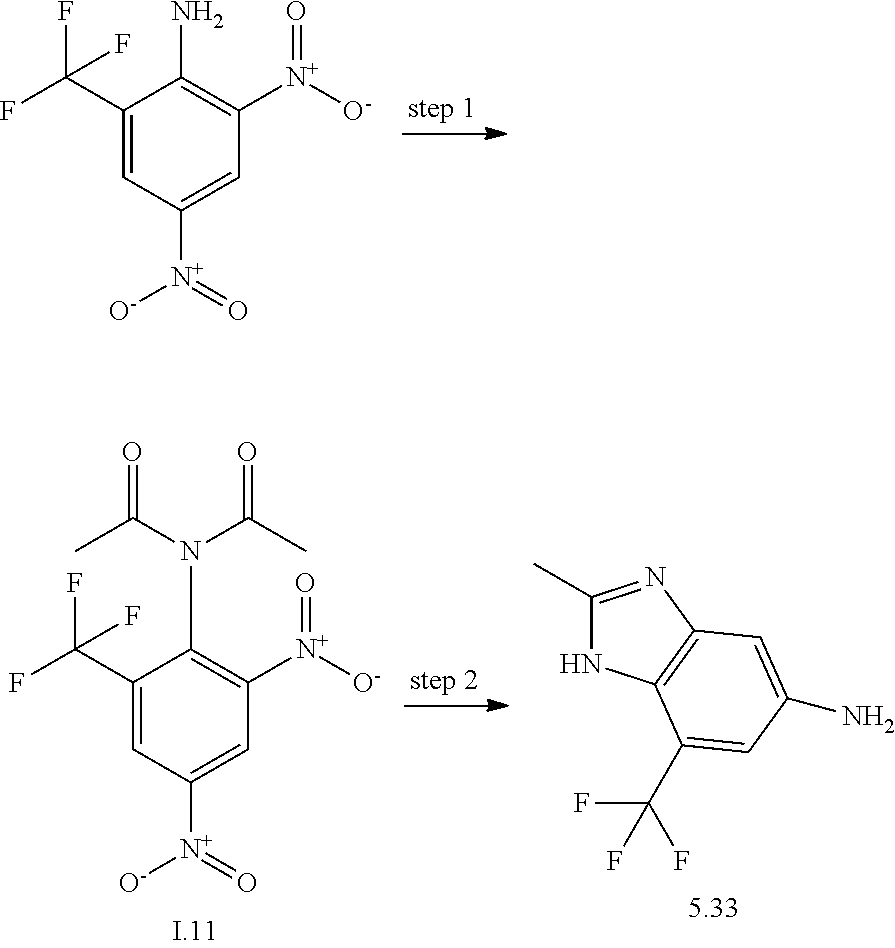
C1(C(F)(F)F)=CC([N+](=O)[O-])=CC([N+]([O-])=O)=C1N.C1(C(F)(F)F)=CC([N+](=O)[O-])=CC([N+]([O-])=O)=C1N(C(C)=O)C(C)=O.C1(C)=NC2=C(N1)C(C(F)(F)F)=CC(N)=C2
